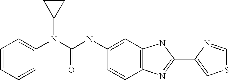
C1=C(NC(=O)N(C2CC2)C2=CC=CC=C2)C=CC2=C1NC(C1=CSC=N1)=N2
